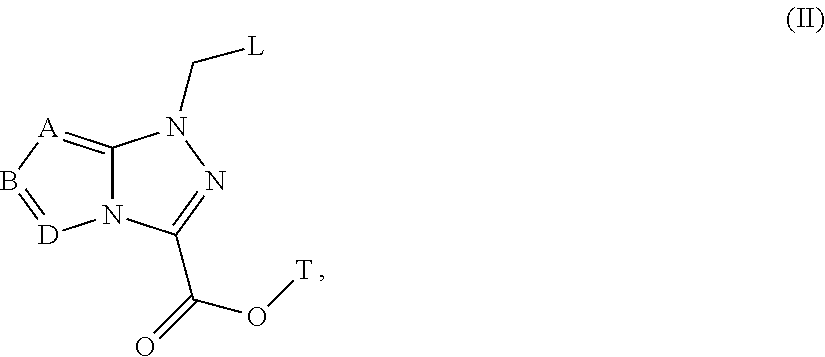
N12C(=[A]B=[D]1)N(C[L])N=C2C(=O)O[T]
